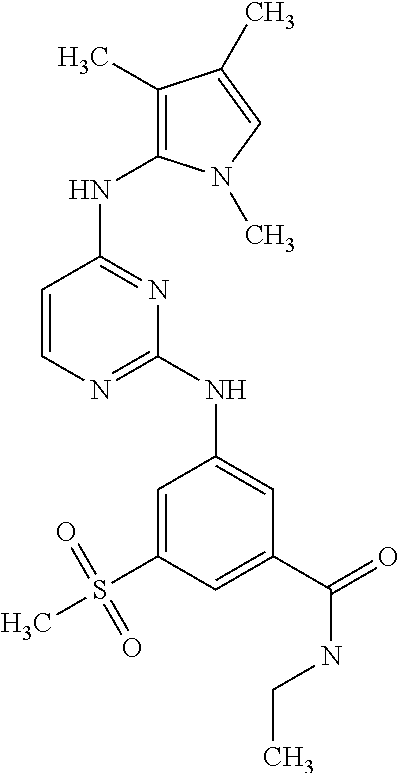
C1=CN=C(NC2=CC(C(=O)NCC)=CC(S(C)(=O)=O)=C2)N=C1NC1=C(C)C(C)=CN1C
